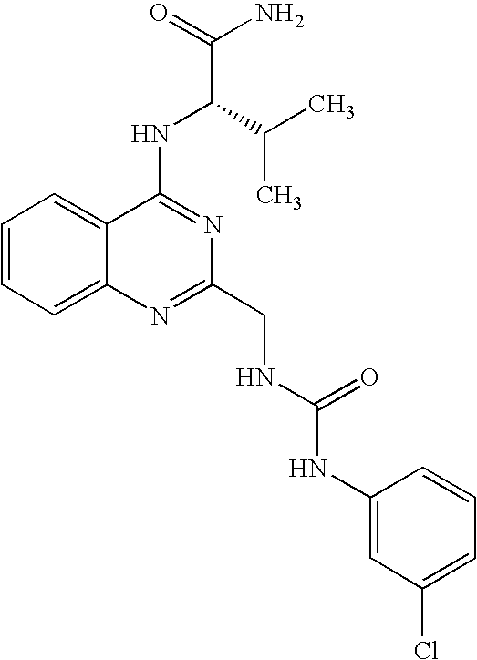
C12=CC=CC=C1N=C(CNC(NC1=CC(Cl)=CC=C1)=O)N=C2NC(C(N)=O)C(C)C
